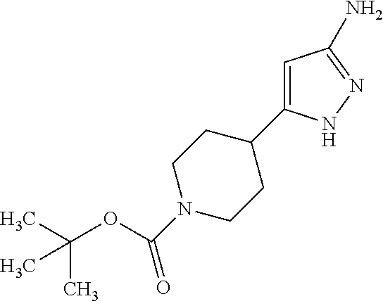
C1=C(C2CCN(C(=O)OC(C)(C)C)CC2)NN=C1N
